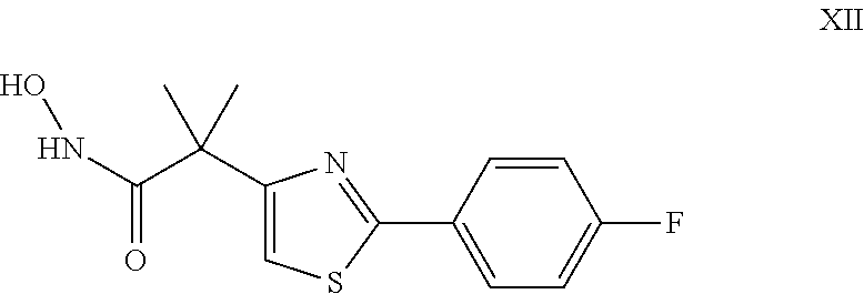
N(C(C(C1=CSC(C2=CC=C(F)C=C2)=N1)(C)C)=O)O
